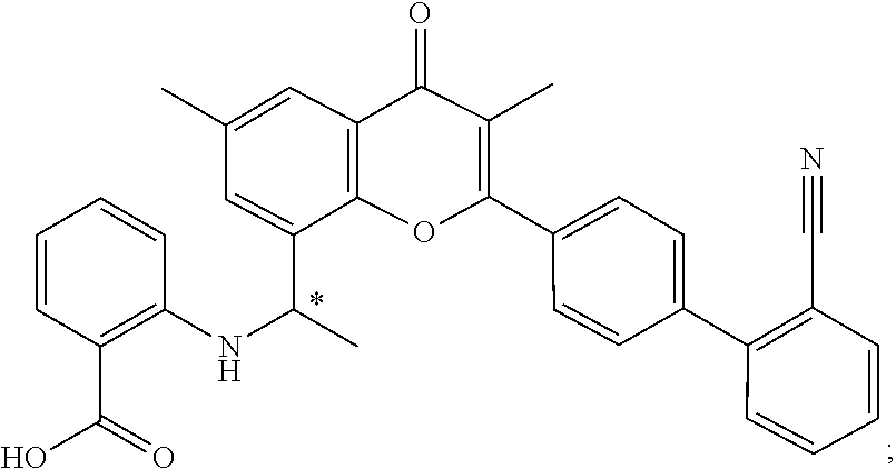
C12=C(OC(C3=CC=C(C4=C(C#N)C=CC=C4)C=C3)=C(C)C1=O)C(C(C)NC1=C(C(O)=O)C=CC=C1)=CC(C)=C2
